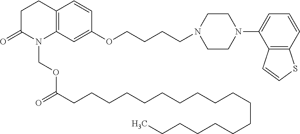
C12=C(C=C(OCCCCN3CCN(C4=CC=CC5=C4C=CS5)CC3)C=C1)N(COC(=O)CCCCCCCCCCCCCCCCCC)C(=O)CC2
